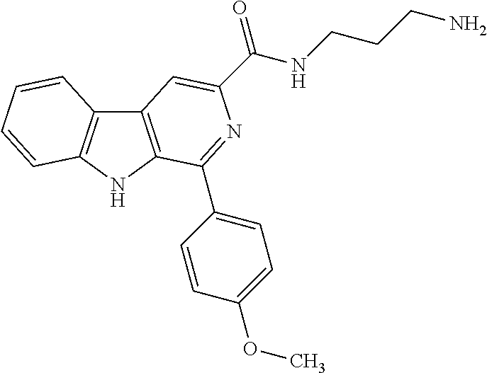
C12=C(NC3=C1C=CC=C3)C(C1=CC=C(OC)C=C1)=NC(C(=O)NCCCN)=C2
